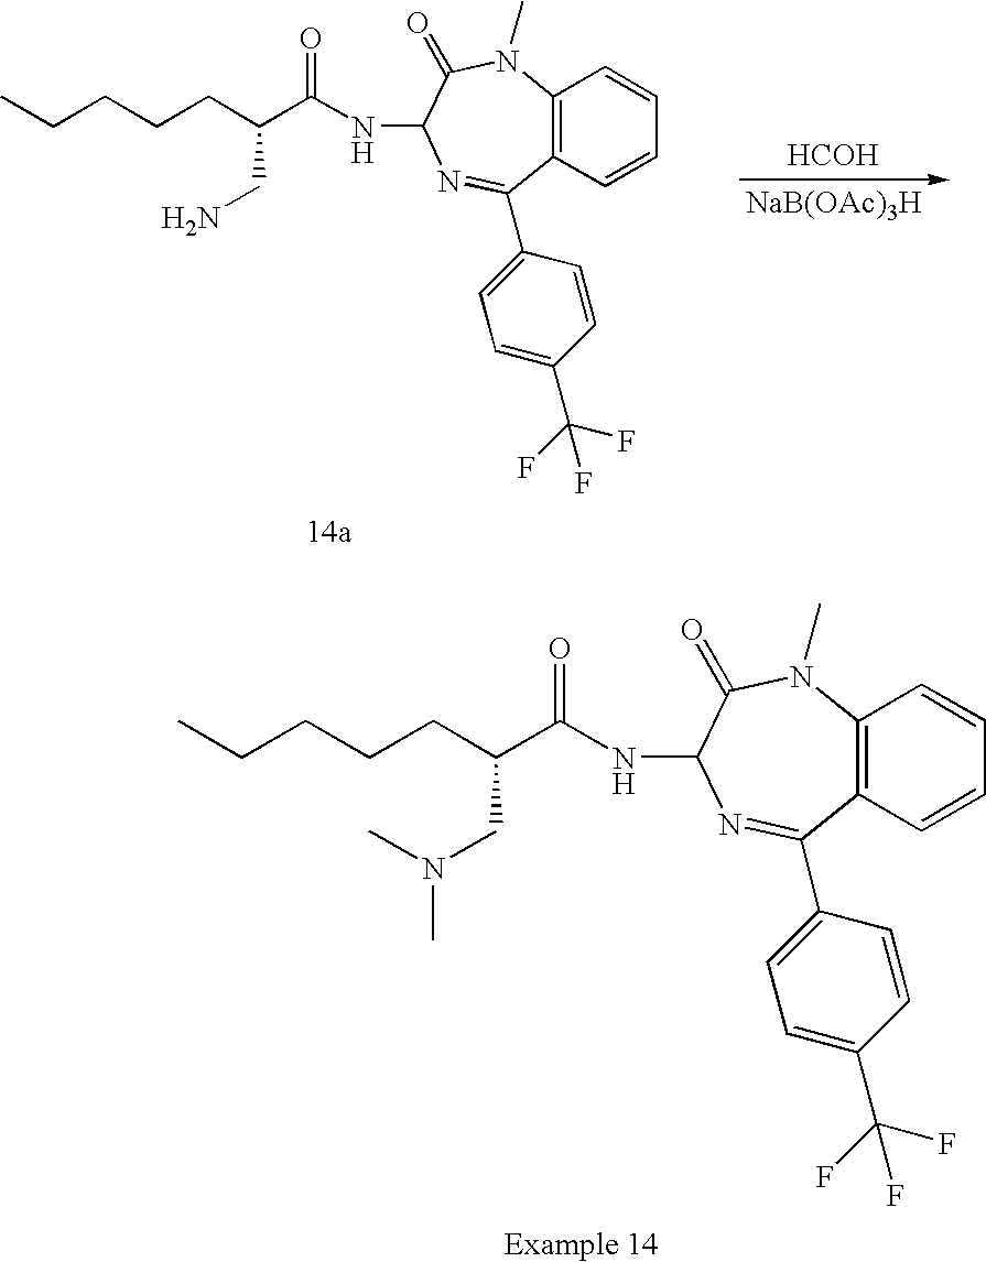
CCCCCC(C(NC1C(=O)N(C)C2=C(C(C3=CC=C(C(F)(F)F)C=C3)=N1)C=CC=C2)=O)CN(C)C.[HCOH].[NaB(OAc)3H].CCCCCC(C(NC1C(=O)N(C)C2=C(C(C3=CC=C(C(F)(F)F)C=C3)=N1)C=CC=C2)=O)CN
